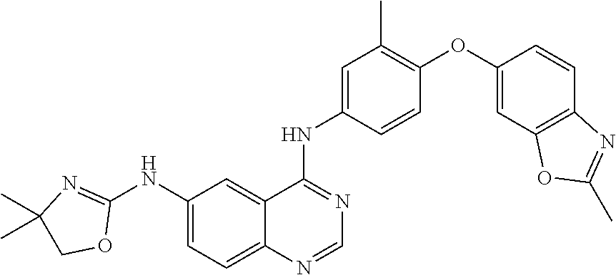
C1(NC2=NC(C)(C)CO2)=CC=C2C(=C1)C(NC1=CC(C)=C(OC3=CC4=C(C=C3)N=C(C)O4)C=C1)=NC=N2
